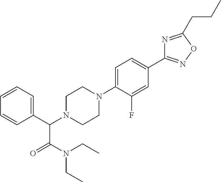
C1(C(N2CCN(C3=CC=C(C4=NOC(CCC)=N4)C=C3F)CC2)C(N(CC)CC)=O)=CC=CC=C1
